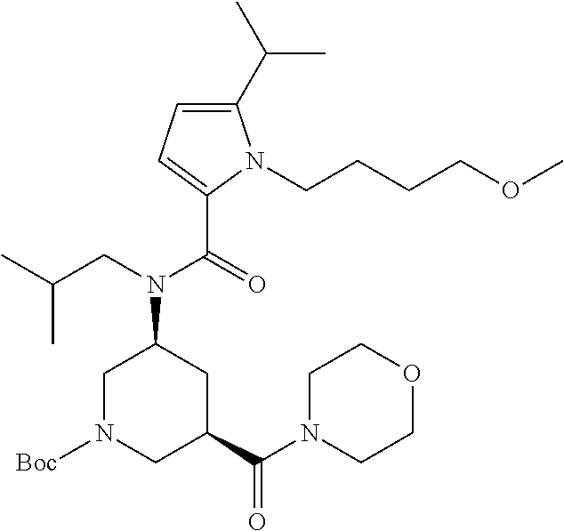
C(C)(C)C1=CC=C(C(=O)N(CC(C)C)C2CN([Boc])CC(C(N3CCOCC3)=O)C2)N1CCCCOC
